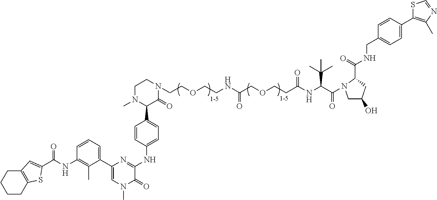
CN1CCN(CCOCCNC(COCCC(NC(C(N2CC(O)CC2C(NCC2=CC=C(C3=C(C)N=CS3)C=C2)=O)=O)C(C)(C)C)=O)=O)C(=O)C1C1=CC=C(NC2=NC(C3=CC=CC(NC(=O)C4=CC5=C(CCCC5)S4)=C3C)=CN(C)C2=O)C=C1
